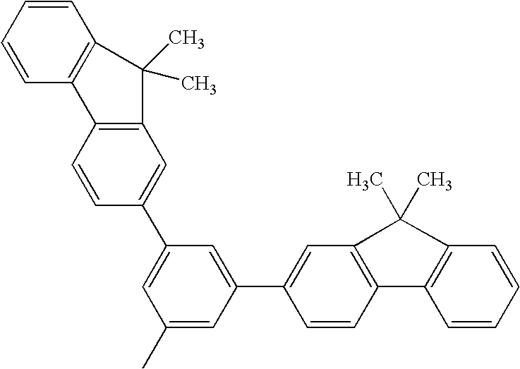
C1=C(C2=CC(C3=CC4=C(C=C3)C3=C(C=CC=C3)C4(C)C)=CC(C)=C2)C=CC2=C1C(C)(C)C1=C2C=CC=C1
